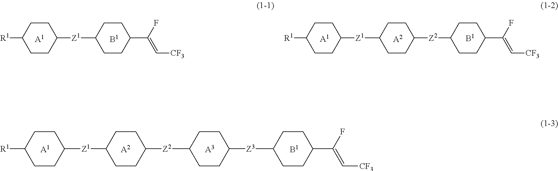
[A1].C1CC([Z1]C2CCC([Z2]C3CCC([Z3]C4CCC(C(=C[CF3])F)CC4)CC3)CC2)CCC1[R1].[A2].[A3].[B1].C1CC([Z1]C2CCC([Z2]C3CCC(C(F)=C[CF3])CC3)CC2)CCC1[R1].[A1].[A2].[B1].[A1].C1CC([Z1]C2CCC(C(F)=C[CF3])CC2)CCC1[R1].[B1]
